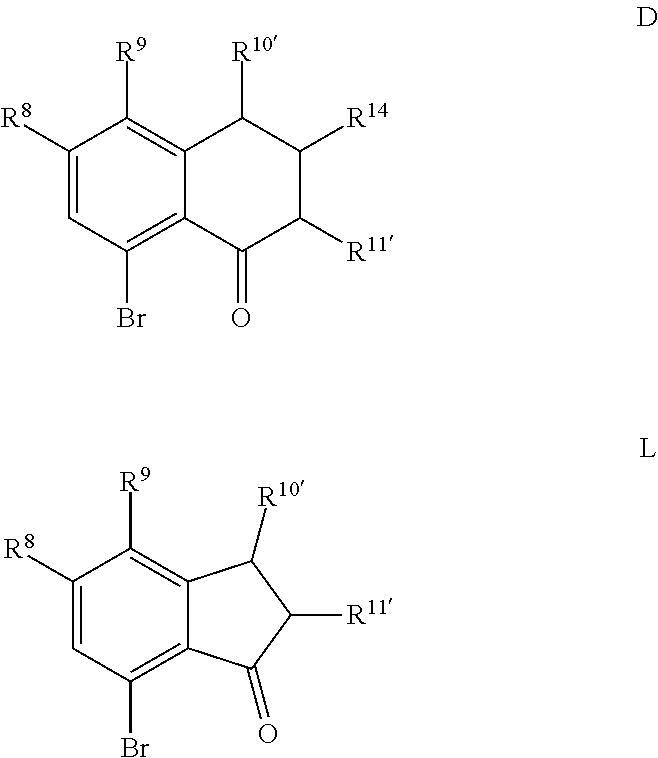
C12=C([R9])C([R8])=CC(Br)=C1C(=O)C([R11])C([R14])C2[R10].C12=C([R9])C([R8])=CC(Br)=C1C(=O)C([R11])C2[R10]
